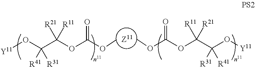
[Z11].COC(OC(C(O[Y11])([R41])[R31])([R21])[R11])=O.COC(OC(C(O[Y11])([R31])[R41])([R11])[R21])=O
